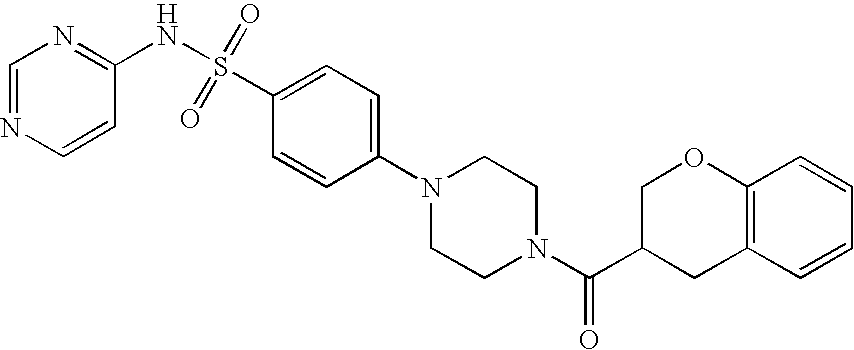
C1=NC=CC(NS(=O)(=O)C2=CC=C(N3CCN(C(C4CC5=C(OC4)C=CC=C5)=O)CC3)C=C2)=N1
